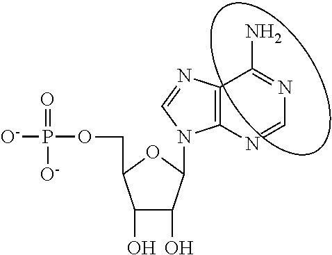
C1(O)C(O)C(N2C3~C(N=C2)C(N)=NC=N3)OC1COP([O-])(=O)[O-]
